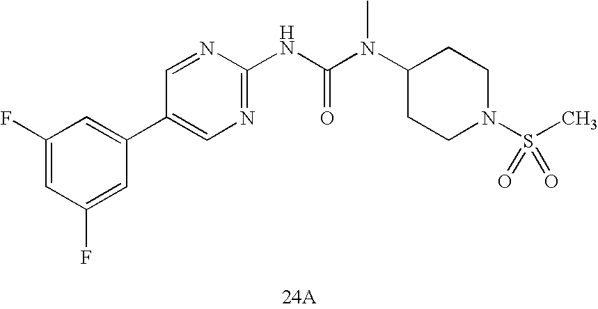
[24A].N(C(N(C1CCN(S(=O)(C)=O)CC1)C)=O)C1=NC=C(C2=CC(F)=CC(F)=C2)C=N1
